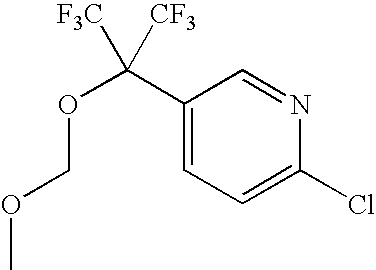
C1(C(OCOC)([F3C])[CF3])=CC=C(Cl)N=C1
